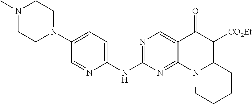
C1(NC2=NC=C3C(=N2)N2C(C([CO2Et])C3=O)CCCC2)=CC=C(N2CCN(C)CC2)C=N1
